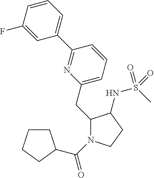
C1(CC2=CC=CC(C3=CC=CC(F)=C3)=N2)N(C(=O)C2CCCC2)CCC1NS(C)(=O)=O
